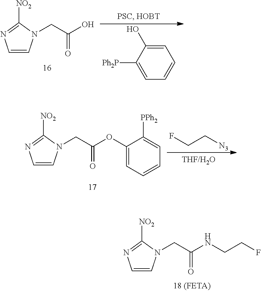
C1=CN(CC(NCCF)=O)C([NO2])=N1.C1=CN(CC(O)=O)C([NO2])=N1.C1=C(O)C([Ph2P])=CC=C1.C1=CN(CC(OC2=CC=CC=C2[PPh2])=O)C([NO2])=N1.FCC[N3]
